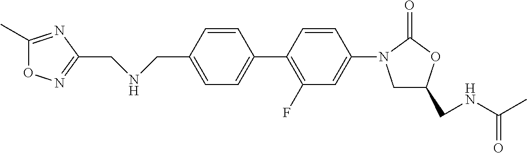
C1=C(CNCC2=NOC(C)=N2)C=CC(C2=C(F)C=C(N3CC(CNC(C)=O)OC3=O)C=C2)=C1
